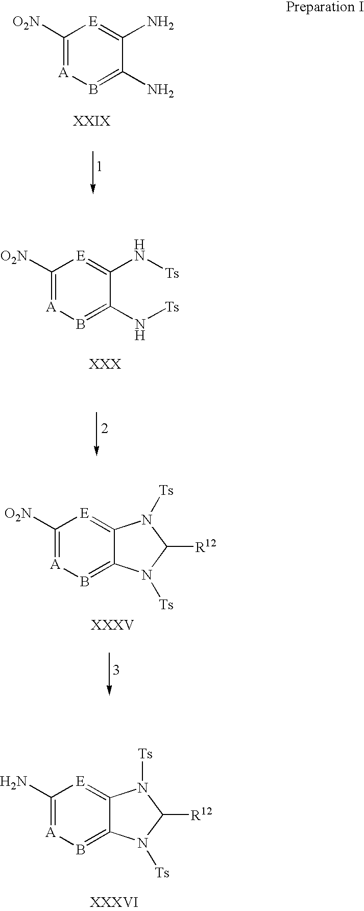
C1([O2N])=[A]B=C(N)C(N)=[E]1.C1([O2N])=[A]B=C(N[Ts])C(N[Ts])=[E]1.C1([O2N])=[A]B=C2C(=[E]1)N([Ts])C([R12])N2[Ts].C1(N)=[A]B=C2C(=[E]1)N([Ts])C([R12])N2[Ts]
